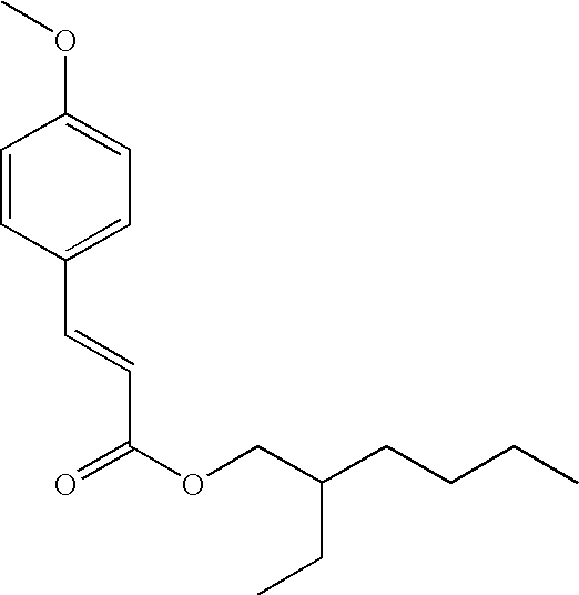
C1=CC(C=CC(OCC(CCCC)CC)=O)=CC=C1OC
